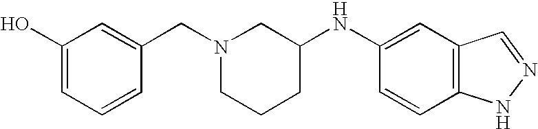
C1(O)=CC=CC(CN2CCCC(NC3=CC4=C(C=C3)NN=C4)C2)=C1
